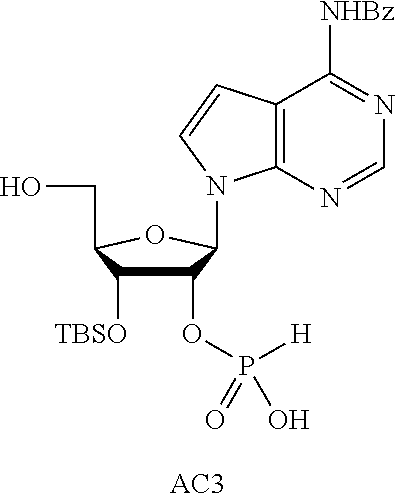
C12=C(N=CN=C1[NHBz])N(C1C(OP(=O)(O)[H])C([TBSO])C(CO)O1)C=C2
